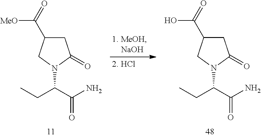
C1C(C(=O)[MeO])CN(C(C(N)=O)CC)C1=O.C1C(C(=O)O)CN(C(C(N)=O)CC)C1=O
